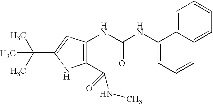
C1(C(NC)=O)=C(NC(NC2=CC=CC3=CC=CC=C23)=O)C=C(C(C)(C)C)N1
